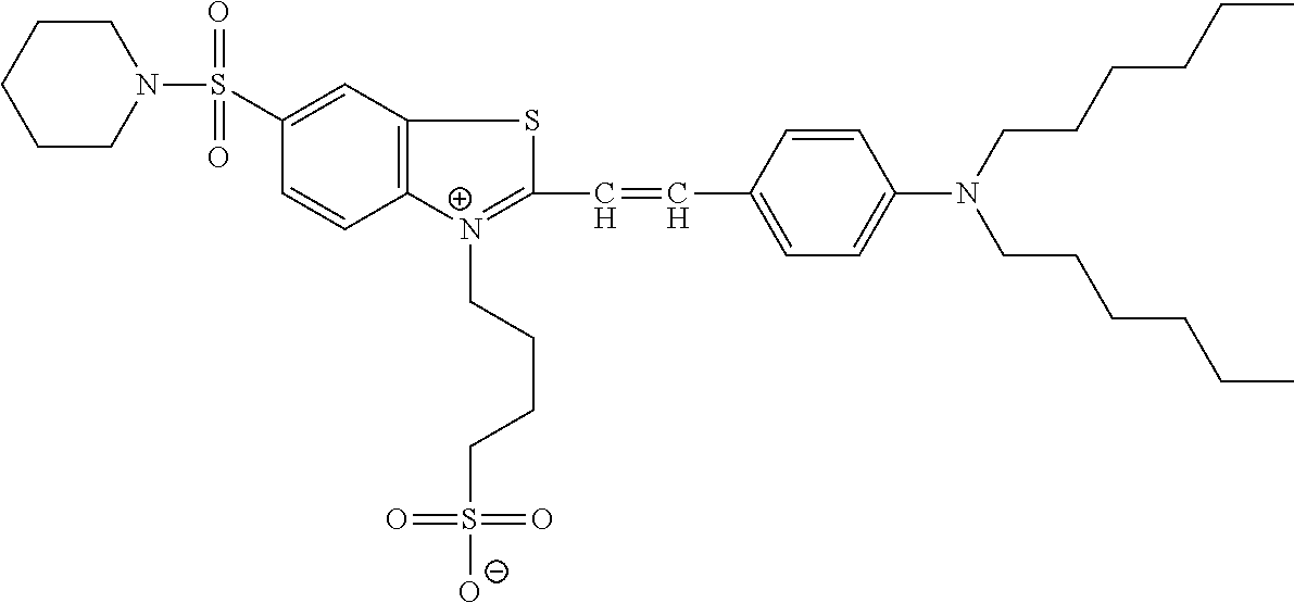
C12=C([N+](CCCCS([O-])(=O)=O)=C(C=CC3=CC=C(N(CCCCCC)CCCCCC)C=C3)S1)C=CC(S(N1CCCCC1)(=O)=O)=C2
